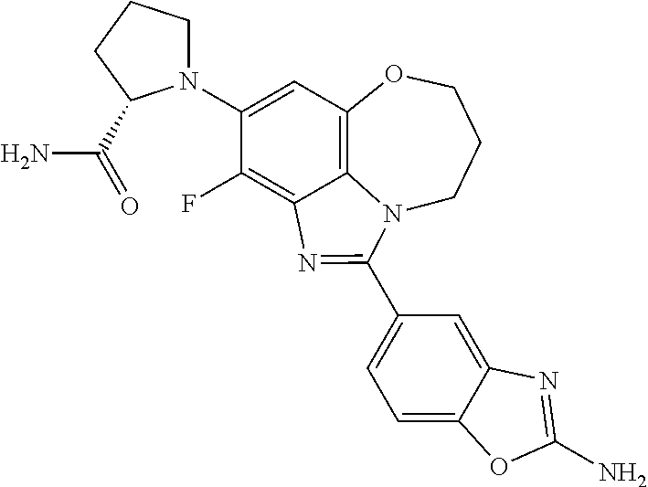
C1(N2CCCC2C(=O)N)=CC2=C3C(=C1F)N=C(C1=CC=C4C(=C1)N=C(N)O4)N3CCCO2
